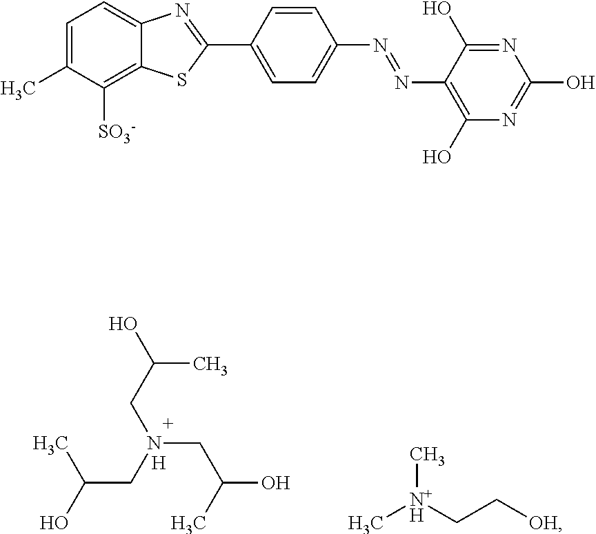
N(CC(C)O)(CC(C)O)CC(C)O.[H].C[N+H](CC[OH])C.C1=C(C)C([SO3-])=C2C(=C1)N=C(C1=CC=C(N=NC3=C(O)N=C(O)N=C3O)C=C1)S2
